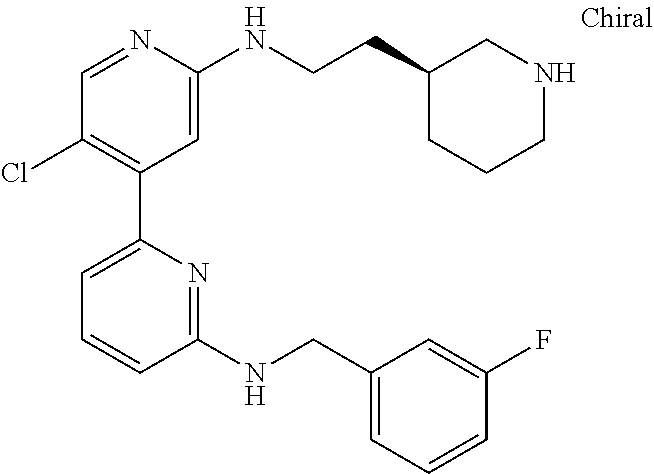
C1=NC(NCCC2CCCNC2)=CC(C2=CC=CC(NCC3=CC=CC(F)=C3)=N2)=C1Cl
